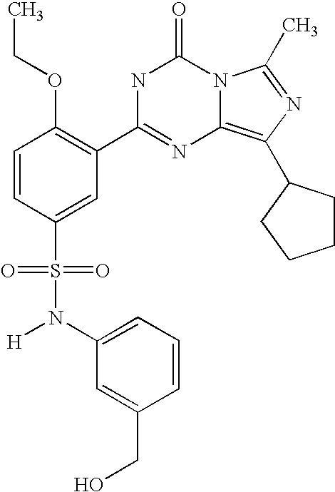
C1=CC(S(N([H])C2=CC=CC(CO)=C2)(=O)=O)=CC(C2=NC3=C(C4CCCC4)N=C(C)N3C(=O)N2)=C1OCC
